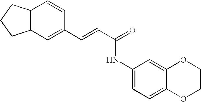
C(=CC(=O)NC1=CC=C2C(=C1)OCCO2)C1=CC2=C(C=C1)CCC2
